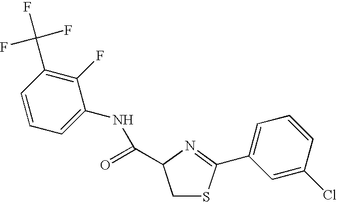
C1=CC=C(NC(=O)C2CSC(C3=CC=CC(Cl)=C3)=N2)C(F)=C1C(F)(F)F
